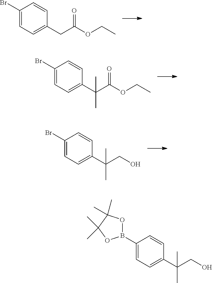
C1(Br)=CC=C(CC(OCC)=O)C=C1.C1(Br)=CC=C(C(C(OCC)=O)(C)C)C=C1.C1(Br)=CC=C(C(CO)(C)C)C=C1.C1(B2OC(C)(C)C(C)(C)O2)=CC=C(C(CO)(C)C)C=C1
